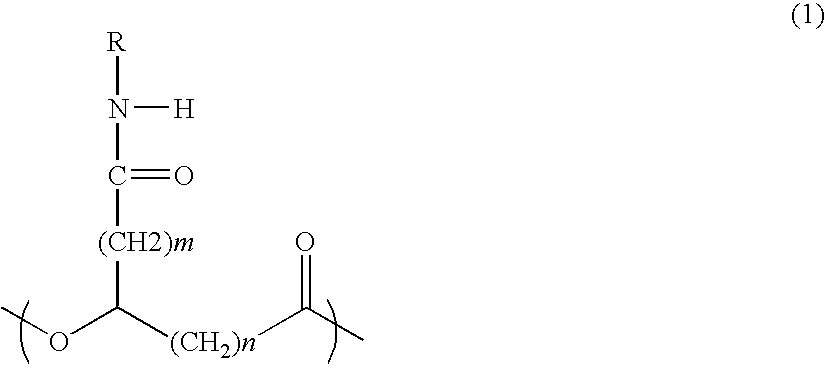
COC([(CH2)n]C(C)=O)[(CH2)m]C(=O)N([H])[R]
